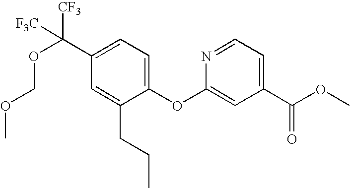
O(C1=CC(C(OC)=O)=CC=N1)C1=CC=C(C(OCOC)([CF3])[F3C])C=C1CCC
